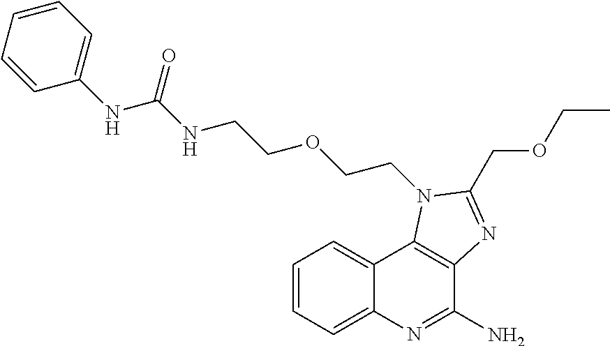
C1=CC=C2C(=C1)C1=C(C(N)=N2)N=C(COCC)N1CCOCCNC(NC1=CC=CC=C1)=O
